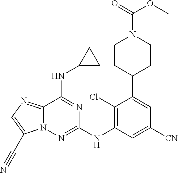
C(N1CCC(C2=CC([CN])=CC(NC3=NN4C(=NC=C4C#N)C(NC4CC4)=N3)=C2Cl)CC1)(=O)OC
